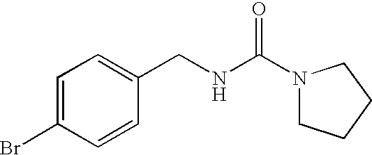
C1=C(Br)C=CC(CNC(N2CCCC2)=O)=C1
